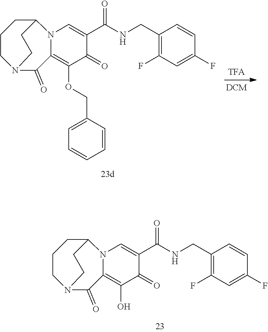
N12C(=C(OCC3=CC=CC=C3)C(=O)C(C(NCC3=C(F)C=C(F)C=C3)=O)=C1)C(=O)N1CCCC2CC1.N12C(=C(O)C(=O)C(C(NCC3=C(F)C=C(F)C=C3)=O)=C1)C(=O)N1CCCC2CC1
